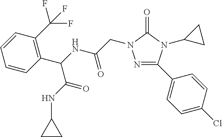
N1=C(C2=CC=C(Cl)C=C2)N(C2CC2)C(=O)N1CC(=O)NC(C1=C(C(F)(F)F)C=CC=C1)C(=O)NC1CC1
